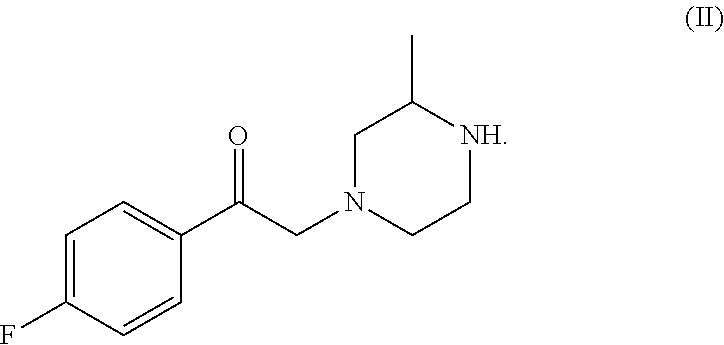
C1=C(C(CN2CC[NH]C(C)C2)=O)C=CC(F)=C1
